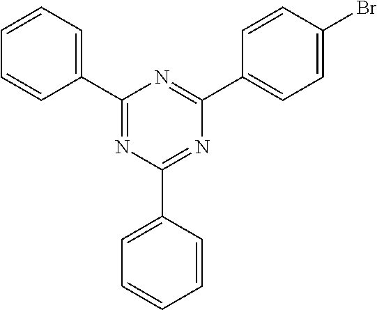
C1(C2=CC=CC=C2)=NC(C2=CC=CC=C2)=NC(C2=CC=C(Br)C=C2)=N1
